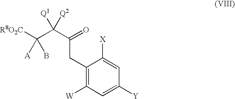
C1(CC(C(C([R8O2C])(B)[A])([Q2])[Q1])=O)=C([W])C=C([Y])C=C1[X]
